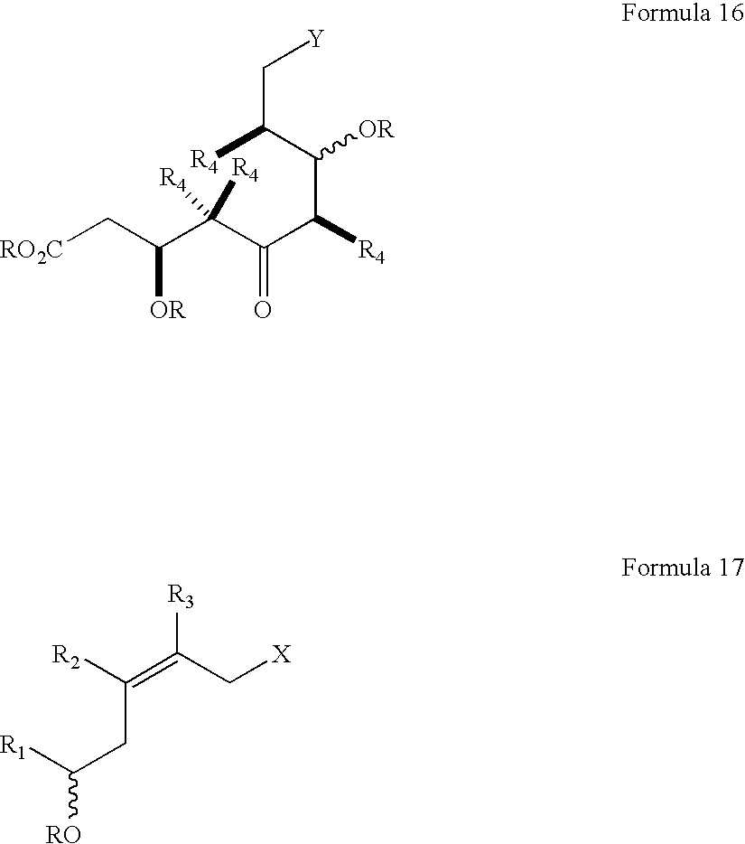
[R1]C(CC(=C([R3])C[X])[R2])[RO].[R4]C(C([OR])C([R4])C(=O)C(C([OR])C[RO2C])([R4])[R4])C[Y]
